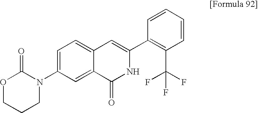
C1=CC=CC(C2=CC3=CC=C(N4C(=O)OCCC4)C=C3C(=O)N2)=C1C(F)(F)F
